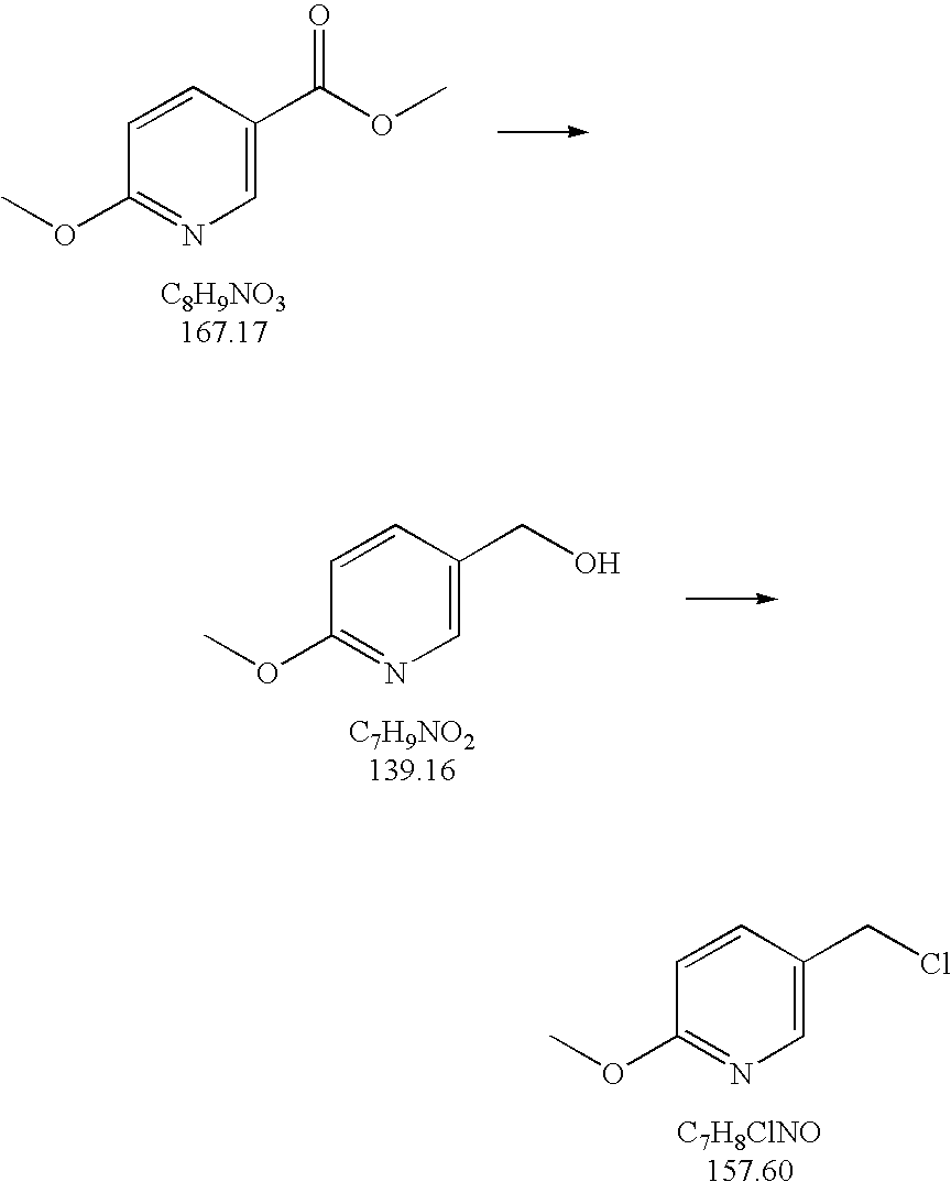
C1=C(C(OC)=O)C=CC(OC)=N1.C1=C(CO)C=CC(OC)=N1.C1=C(CCl)C=CC(OC)=N1
